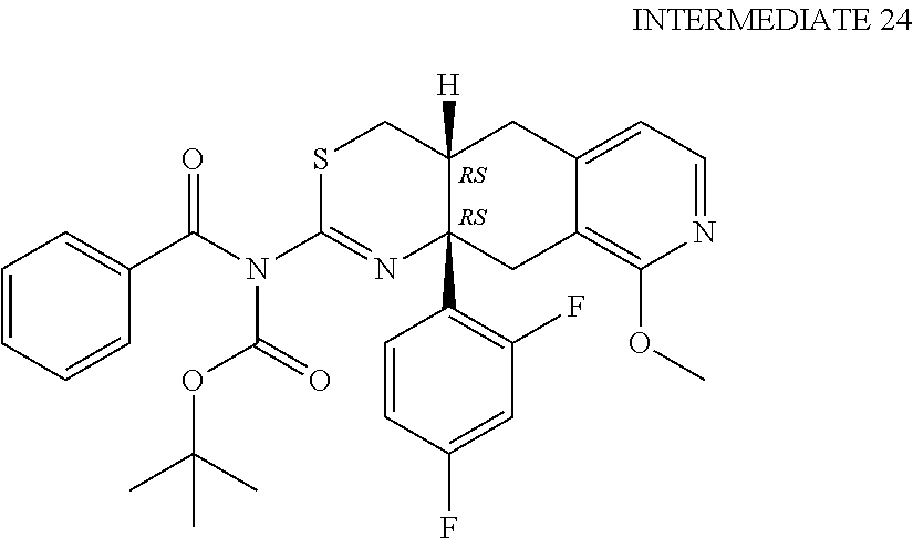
C1=CC=CC=C1C(N(C1=NC2(C3=C(F)C=C(F)C=C3)C([H])(CS1)CC1=CC=NC(OC)=C1C2)C(OC(C)(C)C)=O)=O
